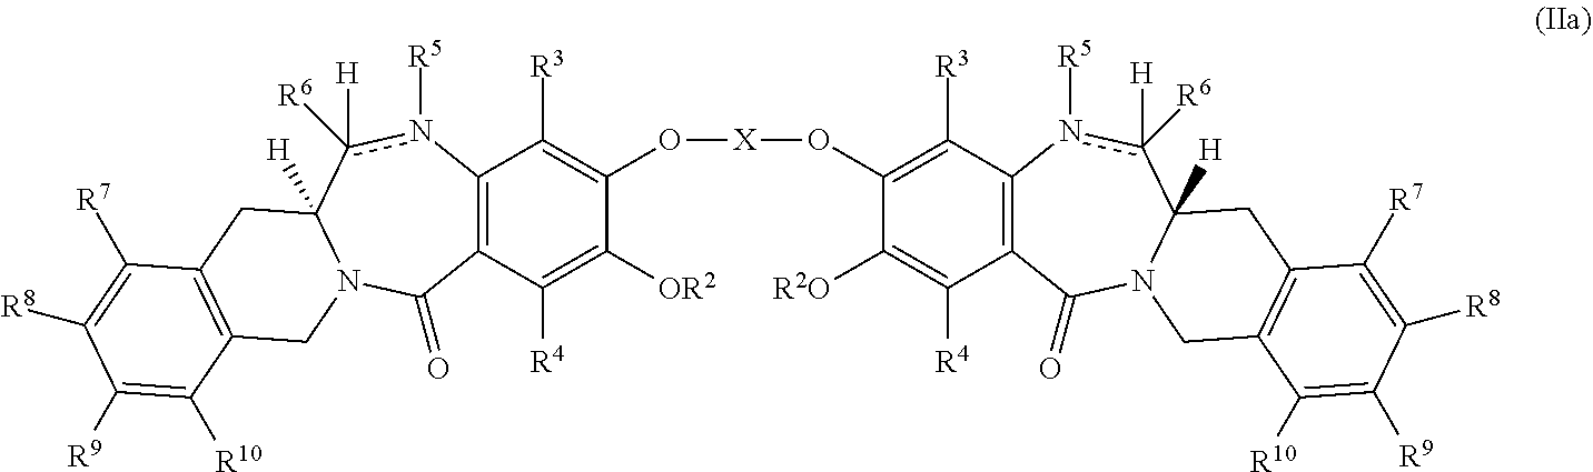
C12=C(C([R4])=C([OR2])C(O[X]OC3=C([R3])C4=C(C([R4])=C3[R2O])C(=O)N3C([H])(c([H])([R6])n4[R5])CC4=C(C3)C([R10])=C([R9])C([R8])=C4[R7])=C1[R3])C(=O)N1C([H])(c([H])([R6])n2[R5])CC2=C(C1)C([R10])=C([R9])C([R8])=C2[R7]
